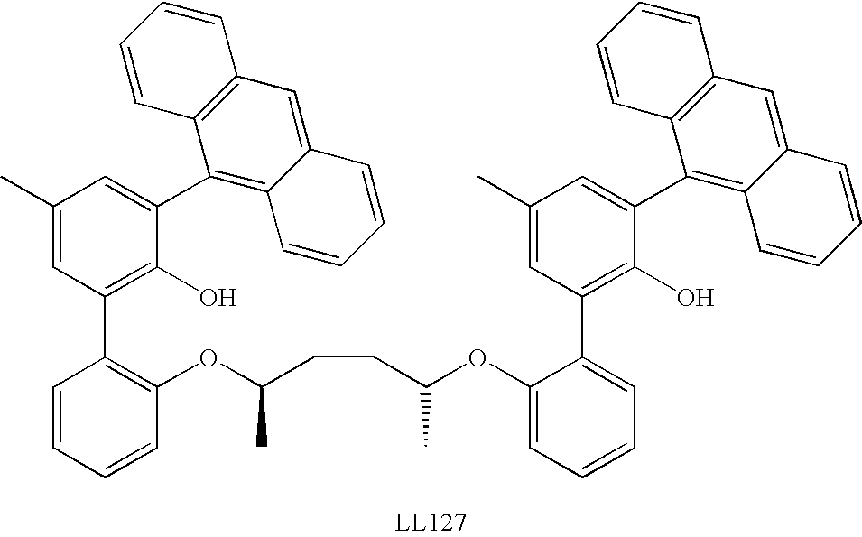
C1(OC(CCC(OC2=C(C3=C(O)C(C4=C5C(=CC6=C4C=CC=C6)C=CC=C5)=CC(C)=C3)C=CC=C2)C)C)=CC=CC=C1C1=C(O)C(C2=C3C(=CC4=C2C=CC=C4)C=CC=C3)=CC(C)=C1
